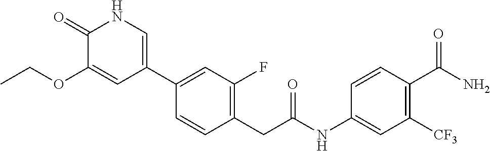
C1(C2=CC(F)=C(CC(NC3=CC([CF3])=C(C(N)=O)C=C3)=O)C=C2)=CNC(=O)C(OCC)=C1
